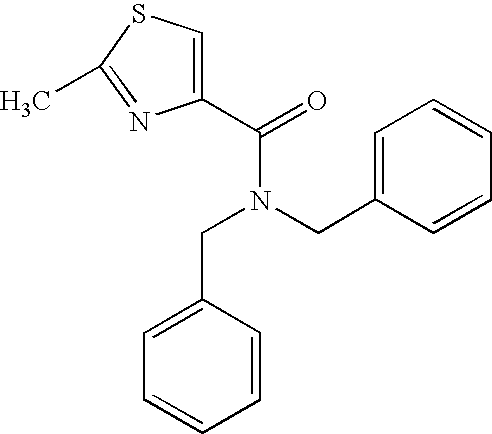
C1(C(=O)N(CC2=CC=CC=C2)CC2=CC=CC=C2)=CSC(C)=N1
